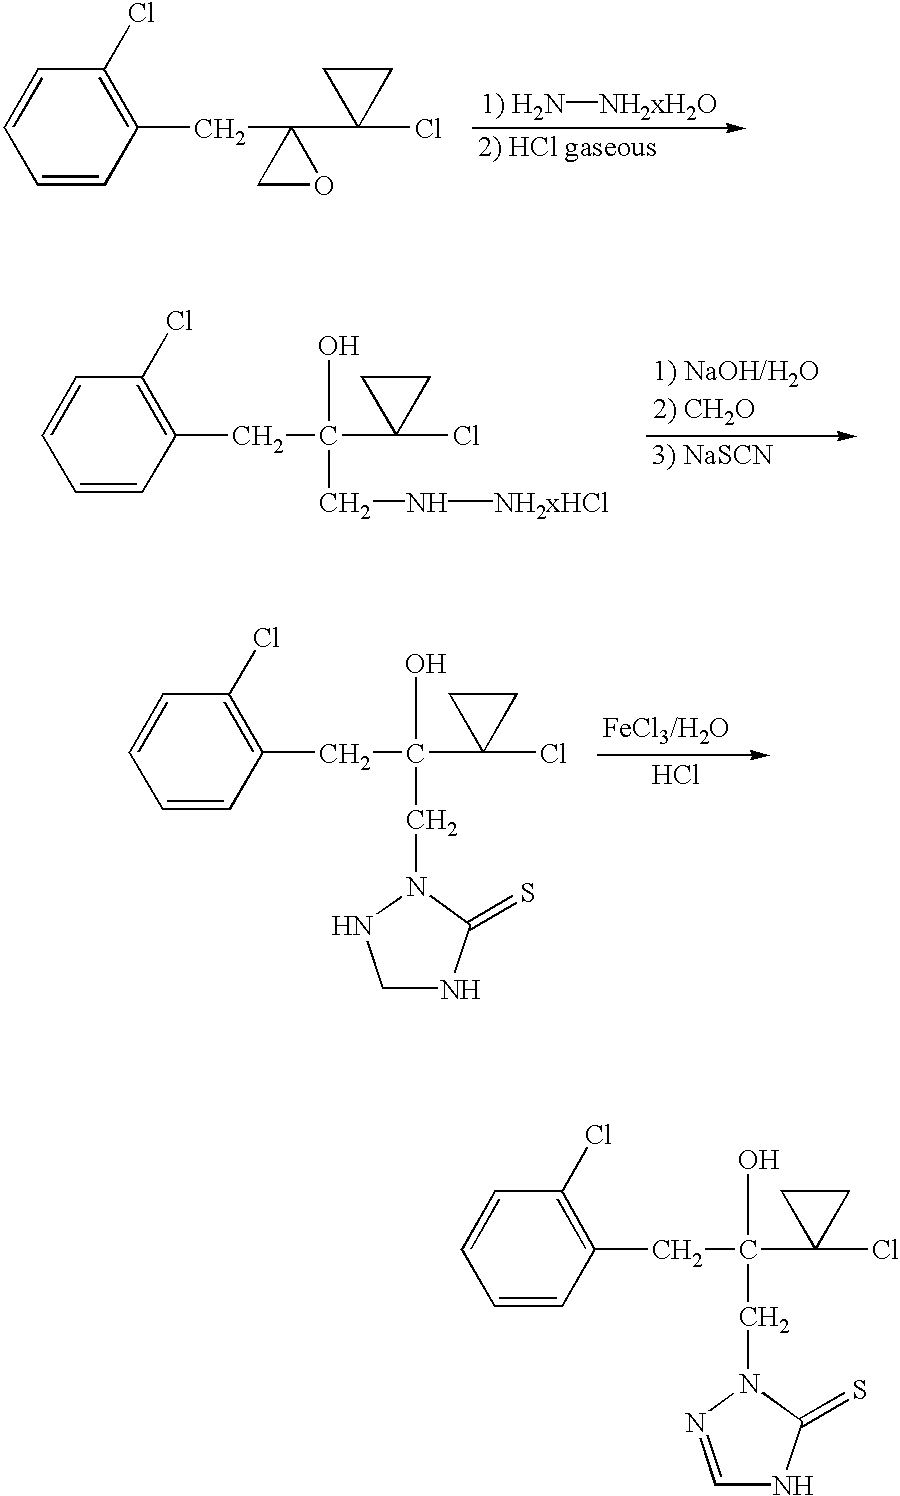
C1=CC(CC2(C3(Cl)CC3)CO2)=C(Cl)C=C1.[1) H2N][NH2xH2O].C1=CC(CC(C2(Cl)CC2)(O)CN[NH2xHCl])=C(Cl)C=C1.C1=CC(CC(C2(Cl)CC2)(O)CN2C(=S)NCN2)=C(Cl)C=C1.Cl.C1=CC(CC(C2(Cl)CC2)(O)CN2C(=S)NC=N2)=C(Cl)C=C1
